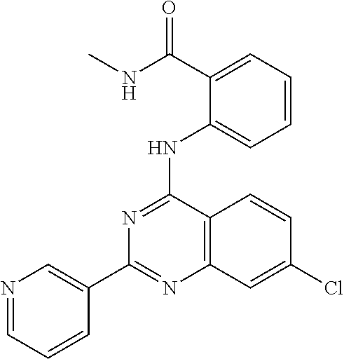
C1(C2=CN=CC=C2)=NC2=C(C(NC3=CC=CC=C3C(NC)=O)=N1)C=CC(Cl)=C2
